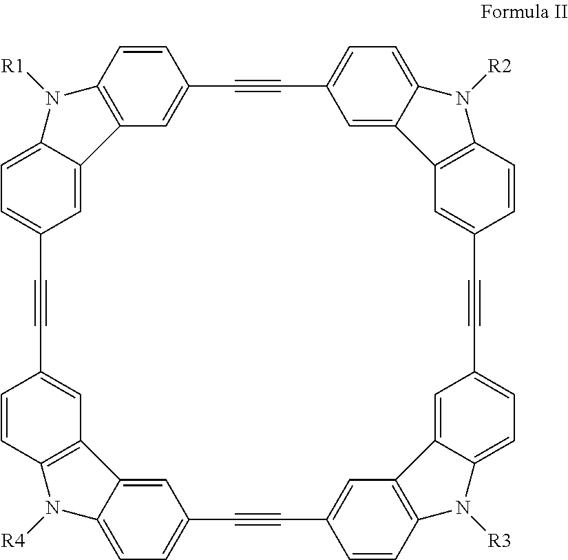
C1=CC2=C3C=C1C#CC1=CC=C4C(=C1)C1=C(N4[R2])C=CC(=C1)C#CC1=CC=C4C(=C1)C1=C(N4[R3])C=CC(=C1)C#CC1=CC=C4N([R4])C5=C(C=C(C#CC6=CC=C(N2[R1])C3=C6)C=C5)C4=C1
